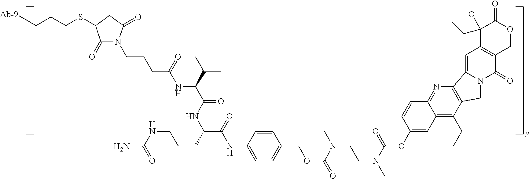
C1(=O)N(CCCC(NC(C(=O)NC(CCCNC(N)=O)C(=O)NC2=CC=C(COC(N(CCN(C(OC3=CC4=C(CC)C5=C(N=C4C=C3)C3=CC4=C(COC(=O)C4(O)CC)C(=O)N3C5)=O)C)C)=O)C=C2)C(C)C)=O)C(=O)CC1SCCC[Ab-9]
